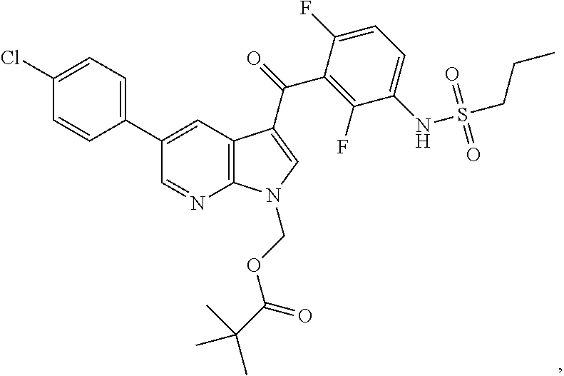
C1(Cl)=CC=C(C2=CC3=C(N=C2)N(COC(C(C)(C)C)=O)C=C3C(=O)C2=C(F)C(NS(CCC)(=O)=O)=CC=C2F)C=C1
